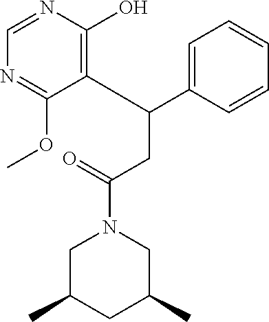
C(C1=CC=CC=C1)(CC(N1CC(C)CC(C)C1)=O)C1=C(O)N=CN=C1OC
